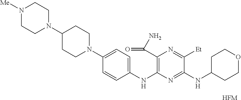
[HFM].C1(N2CCN([Me])CC2)CCN(C2=CC=C(NC3=C(C(=O)N)N=C([Et])C(NC4CCOCC4)=N3)C=C2)CC1
